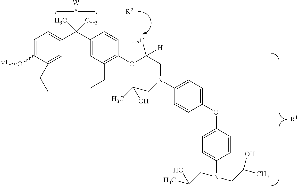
C1=C(O[Y1])C(CC)=CC(C(C2=CC(CC)=C(OC(CN(C3=CC=C(OC4=CC=C(N(CC(C)O)CC(C)O)C=C4)C=C3)CC(C)O)([H])C)C=C2)(C)C)=C1.[W].[R1].[R2]
